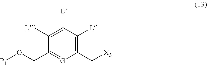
C1(C[X3])=C([L])C([L])=C([L])C(CO[P1])=[G]1
